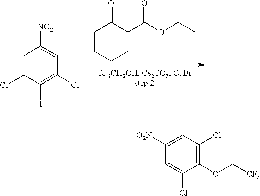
C1CCCC(C(OCC)=O)C1=O.C1=C(Cl)C(I)=C(Cl)C=C1[NO2].C1=C(Cl)C(OC[CF3])=C(Cl)C=C1[O2N]
